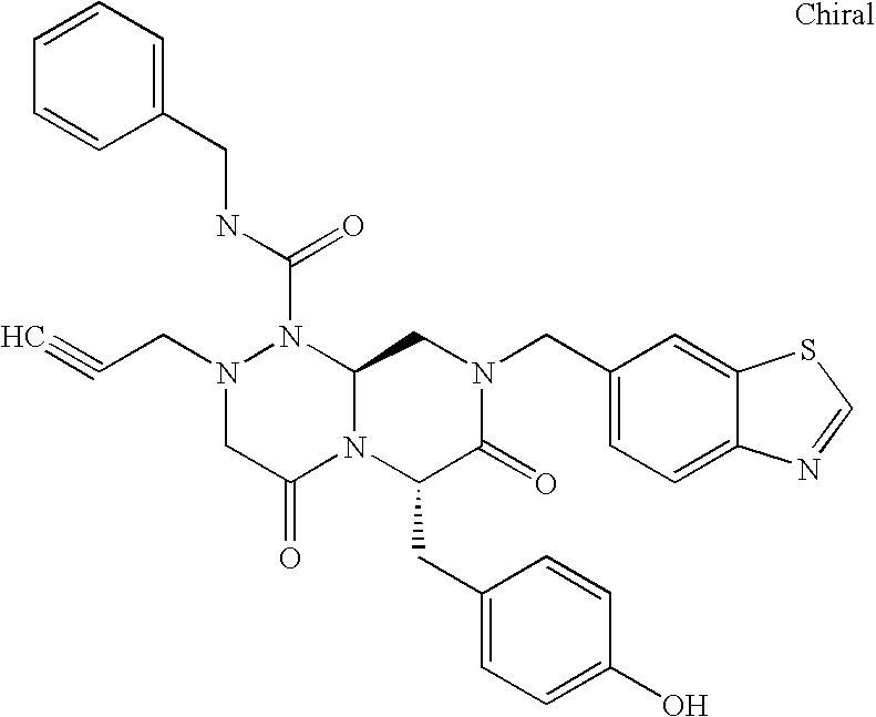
N1(C(NCC2=CC=CC=C2)=O)N(CC#C)CC(=O)N2C1CN(CC1=CC=C3C(=C1)SC=N3)C(=O)C2CC1=CC=C(O)C=C1
